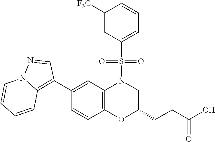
C1(C2=C3N(N=C2)C=CC=C3)=CC2=C(C=C1)OC(CCC(O)=O)CN2S(C1=CC=CC([F3C])=C1)(=O)=O
